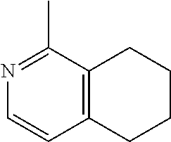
C12=C(C(C)=NC=C1)CCCC2
